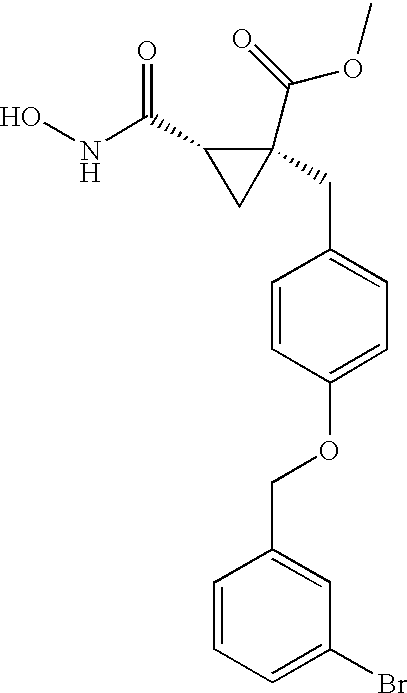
ONC(C1CC1(C(OC)=O)CC1=CC=C(OCC2=CC(Br)=CC=C2)C=C1)=O
